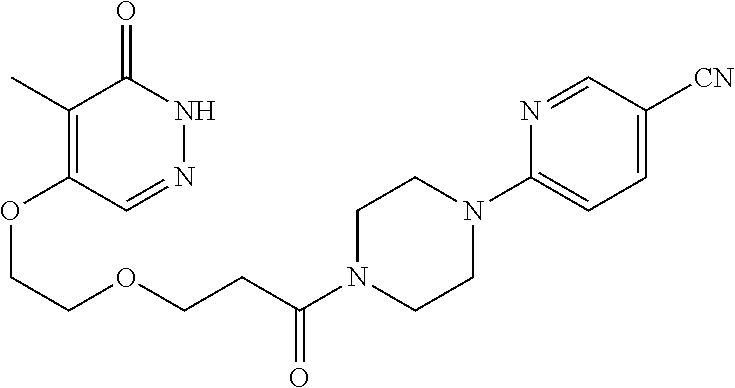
C1(C)=C(OCCOCCC(N2CCN(C3=CC=C([CN])C=N3)CC2)=O)C=NNC1=O
